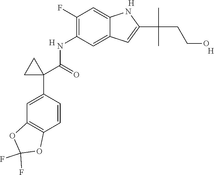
C1=CC(C2(C(NC3=C(F)C=C4C(=C3)C=C(C(C)(CCO)C)N4)=O)CC2)=CC2=C1OC(F)(F)O2.[H].[H].[H]
